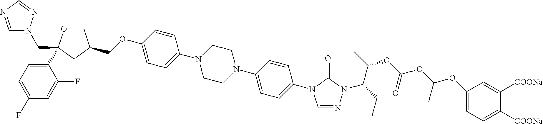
C(OC1=CC=C(N2CCN(C3=CC=C(N4C=NN(C(C(C)OC(OC(OC5=CC=C([COONa])C([COONa])=C5)C)=O)CC)C4=O)C=C3)CC2)C=C1)C1COC(C2=CC=C(F)C=C2F)(CN2C=NC=N2)C1
